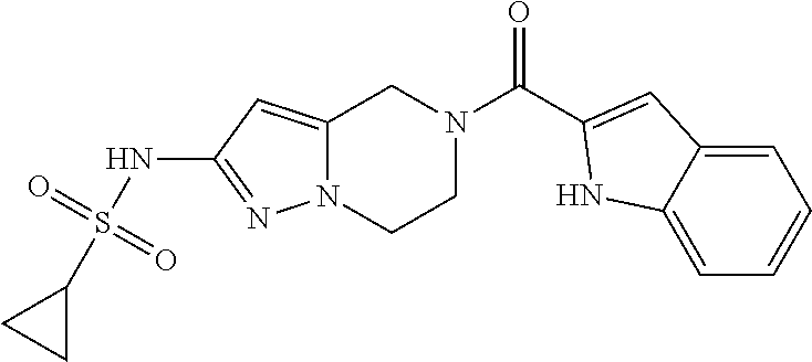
N1C2=CC=CC=C2C=C1C(N1CC2=CC(NS(C3CC3)(=O)=O)=NN2CC1)=O
